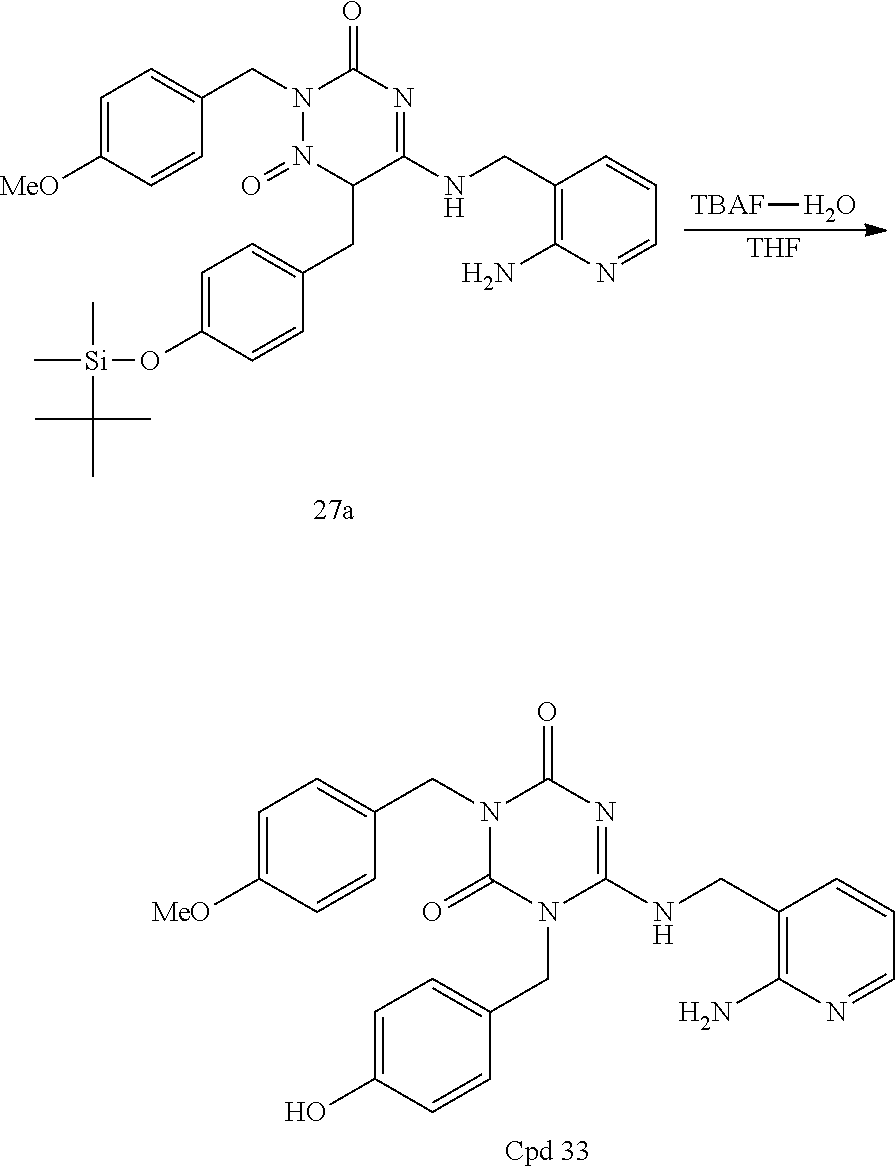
C1=C([MeO])C=CC(CN2C(=O)N(CC3=CC=C(O)C=C3)C(NCC3=C(N)N=CC=C3)=NC2=O)=C1.C1=C([MeO])C=CC(CN2N(=O)C(CC3=CC=C(O[Si](C)(C(C)(C)C)C)C=C3)C(NCC3=C(N)N=CC=C3)=NC2=O)=C1.[THF].[TBAF]O
